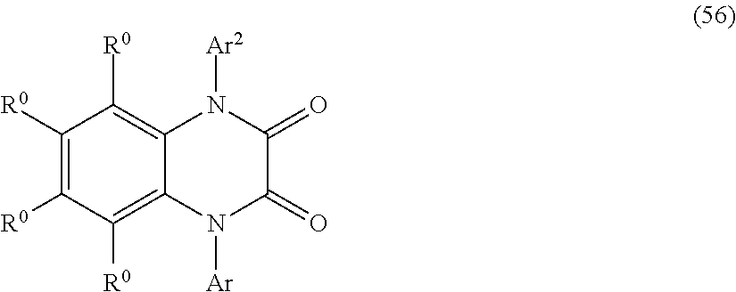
C1([R0])=C([R0])C([R0])=C2C(=C1[R0])N([Ar2])C(=O)C(=O)N2[Ar]
